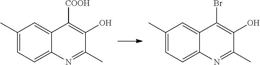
C12=CC=C(C)C=C1C([COOH])=C(O)C(C)=N2.C12=CC=C(C)C=C1C(Br)=C(O)C(C)=N2
